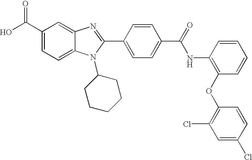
OC(C1=CC=C2C(=C1)N=C(C1=CC=C(C(=O)NC3=C(OC4=C(Cl)C=C(Cl)C=C4)C=CC=C3)C=C1)N2C1CCCCC1)=O
